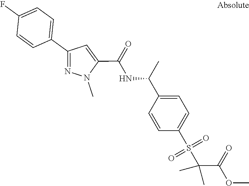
N1=C(C2=CC=C(F)C=C2)C=C(C(=O)NC(C2=CC=C(S(=O)(=O)C(C(OC)=O)(C)C)C=C2)C)N1C
